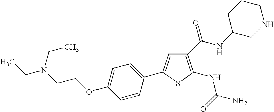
C1=C(OCCN(CC)CC)C=CC(C2=CC(C(NC3CNCCC3)=O)=C(NC(=O)N)S2)=C1
